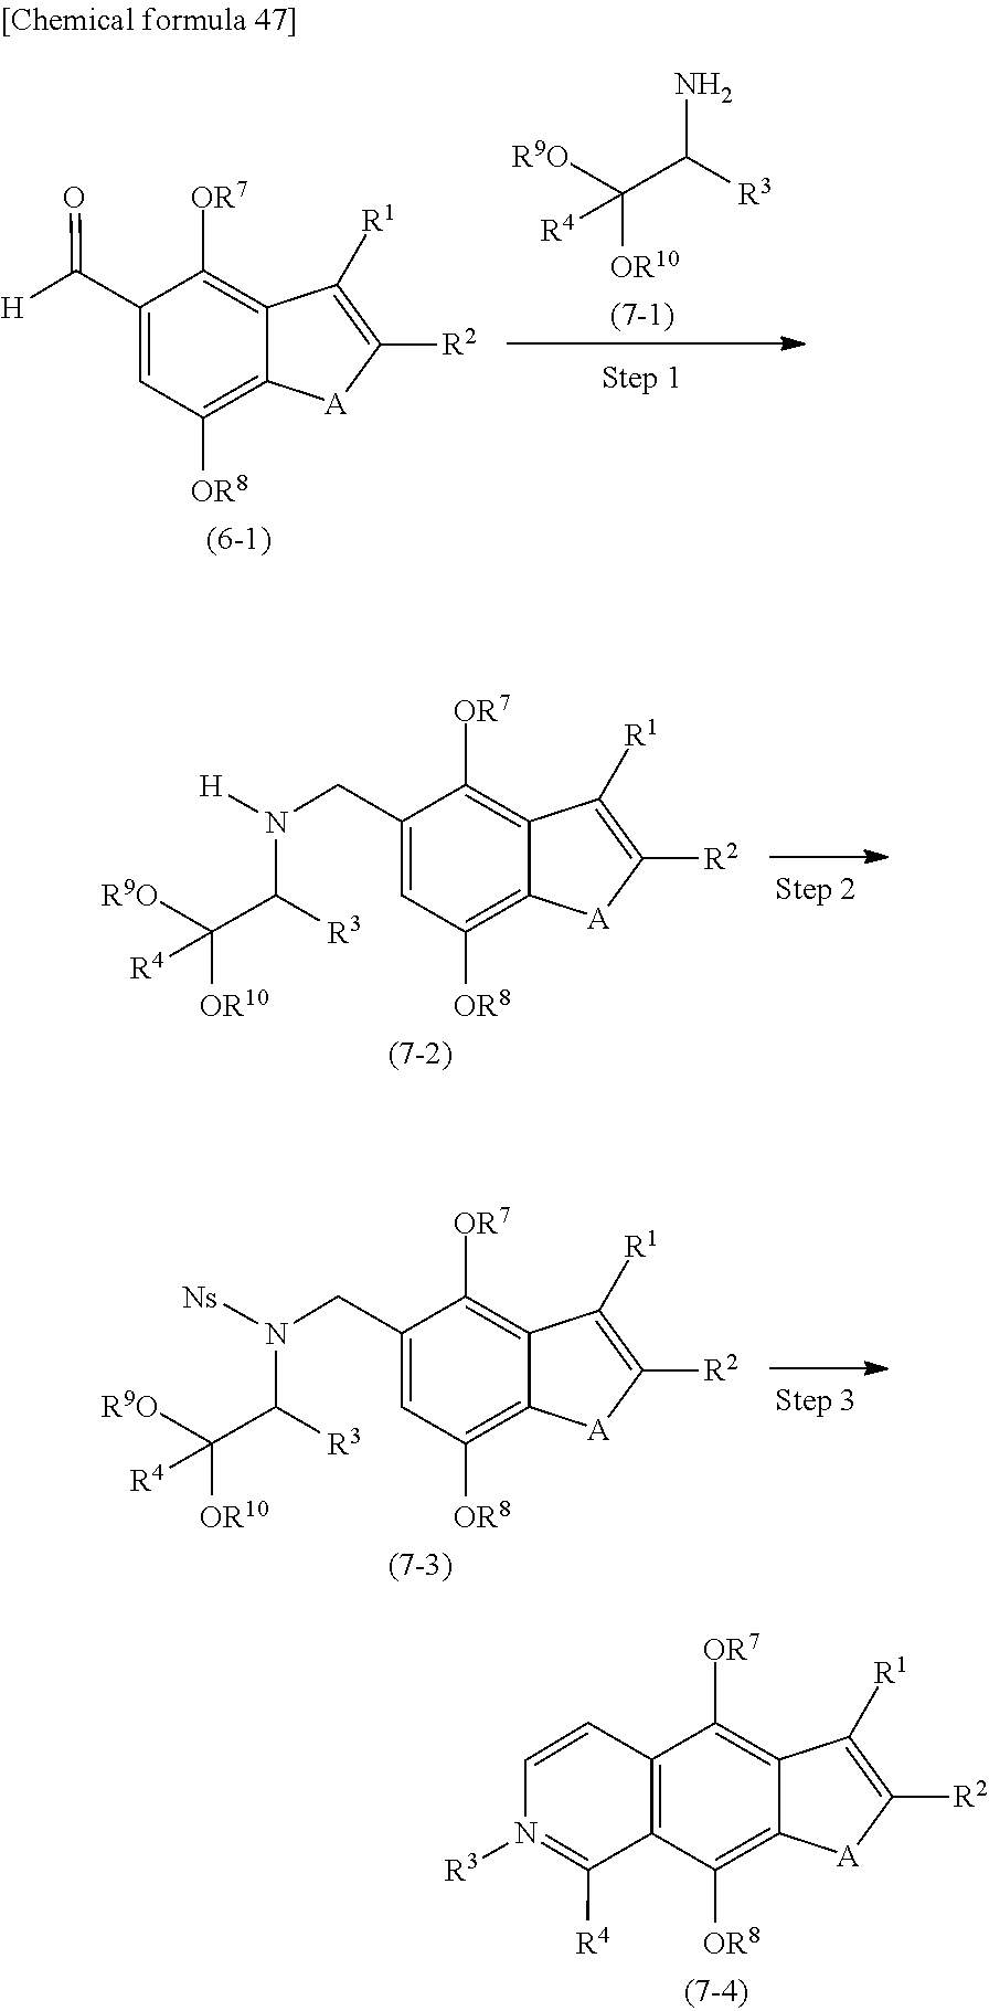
C12=C(C([OR8])=C3C(=C1[OR7])C([R1])=C([R2])[A]3)C([R4])=N([R3])C=C2.C1(C([H])=O)=CC([OR8])=C2C(=C1[OR7])C([R1])=C([R2])[A]2.C([R3])(C([R9O])([OR10])[R4])N.C1(CN(C(C([R9O])([OR10])[R4])[R3])[H])=CC([OR8])=C2C(=C1[OR7])C([R1])=C([R2])[A]2.C1(CN(C(C([R9O])([OR10])[R4])[R3])[Ns])=CC([OR8])=C2C(=C1[OR7])C([R1])=C([R2])[A]2
